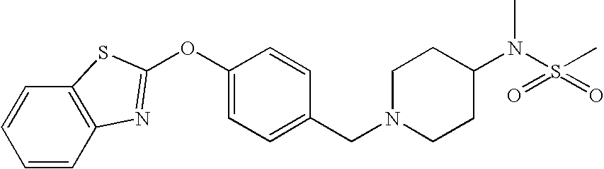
C1=CC2=C(C=C1)SC(OC1=CC=C(CN3CCC(N(S(C)(=O)=O)C)CC3)C=C1)=N2
